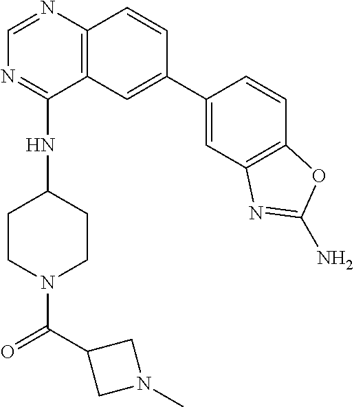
C1(NC2CCN(C(C3CN(C)C3)=O)CC2)=NC=NC2=C1C=C(C1=CC3=C(C=C1)OC(N)=N3)C=C2
